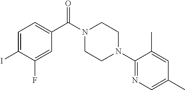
C1=C(I)C(F)=CC(C(N2CCN(C3=NC=C(C)C=C3C)CC2)=O)=C1
